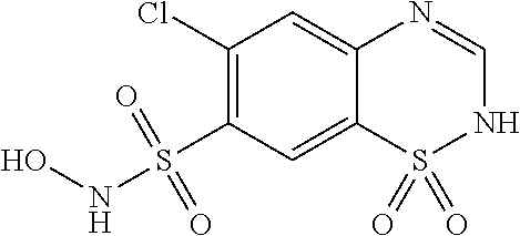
C1(Cl)=C(S(NO)(=O)=O)C=C2C(=C1)N=CNS2(=O)=O
